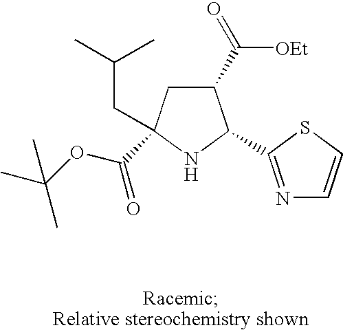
C1(C([OEt])=O)CC(CC(C)C)(C(OC(C)(C)C)=O)NC1C1=NC=CS1
